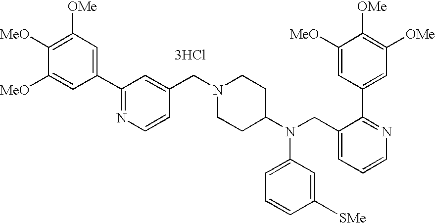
[3HCl].C1(C2=NC=CC(CN3CCC(N(C4=CC=CC([SMe])=C4)CC4=CC=CN=C4C4=CC([OMe])=C([OMe])C([MeO])=C4)CC3)=C2)=CC([OMe])=C([MeO])C([MeO])=C1
